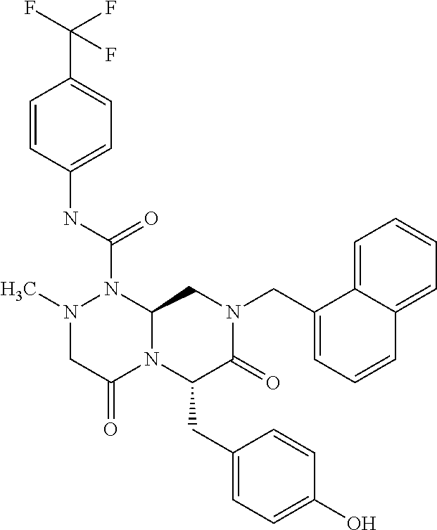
CN1CC(=O)N2C(N1C(=O)NC1=CC=C(C(F)(F)F)C=C1)CN(CC1=CC=CC3=CC=CC=C13)C(=O)C2CC1=CC=C(O)C=C1
